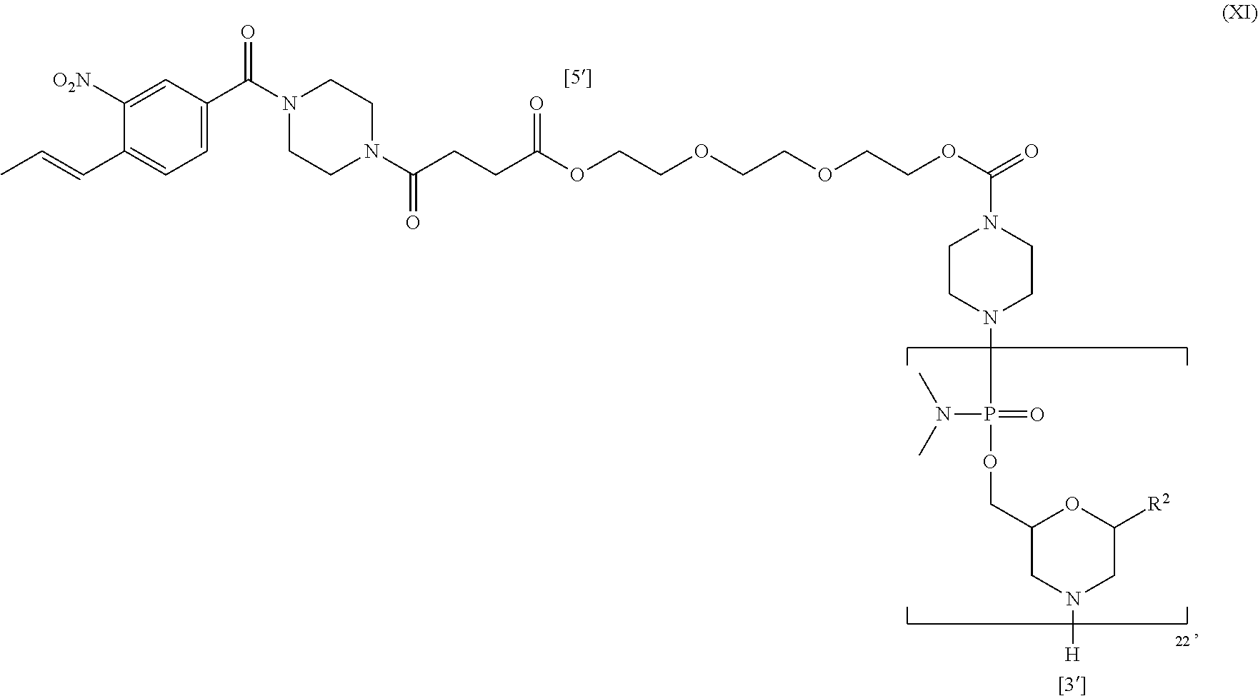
C1=C([O2N])C(C=CC)=CC=C1C(N1CCN(C(CCC(OCCOCCOCCOC(=O)N2CCN(P(OCC3CN([H])CC([R2])O3)(=O)N(C)C)CC2)=O)=O)CC1)=O
